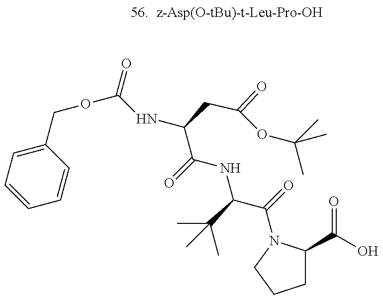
C1=CC=C(COC(NC(C(=O)NC(C(=O)N2C(C(O)=O)CCC2)C(C)(C)C)CC(=O)OC(C)(C)C)=O)C=C1
